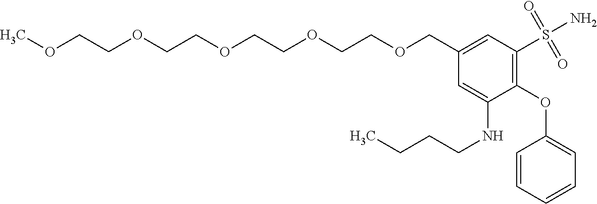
C1=CC=CC=C1OC1=C(S(N)(=O)=O)C=C(COCCOCCOCCOCCOC)C=C1NCCCC
